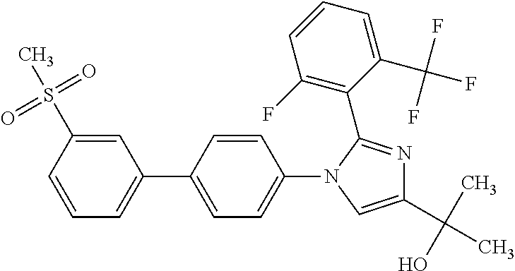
N1=C(C2=C(F)C=CC=C2C(F)(F)F)N(C2=CC=C(C3=CC=CC(S(C)(=O)=O)=C3)C=C2)C=C1C(O)(C)C
